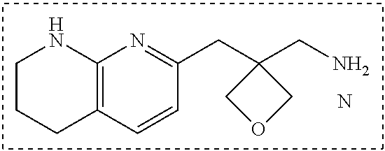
C1CCC2=C(N1)N=C(CC1(CN)COC1)C=C2.N
